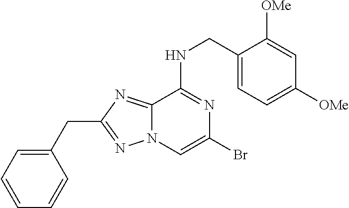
C1(CNC2=NC(Br)=CN3C2=NC(CC2=CC=CC=C2)=N3)=CC=C([OMe])C=C1[OMe]
